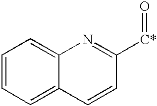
C12=CC=CC=C1C=CC([C*]=O)=N2
